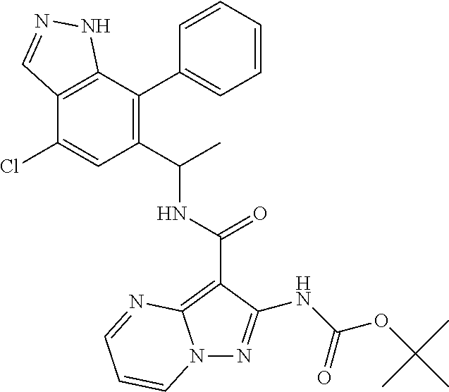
C1=CC=CC(C2=C(C(C)NC(=O)C3=C4N(N=C3NC(OC(C)(C)C)=O)C=CC=N4)C=C(Cl)C3=C2NN=C3)=C1
